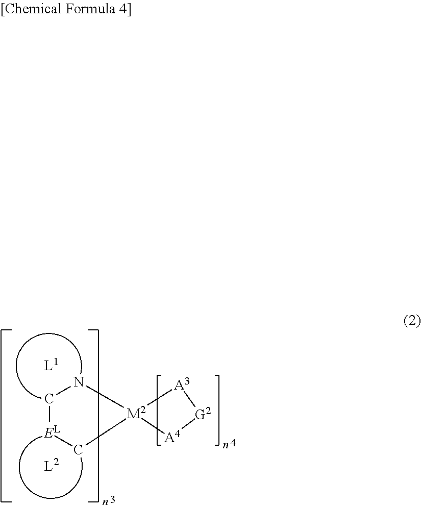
C1[EL]C[M2]2([A4][G2][A3]2)N1.[L2].[L1]
